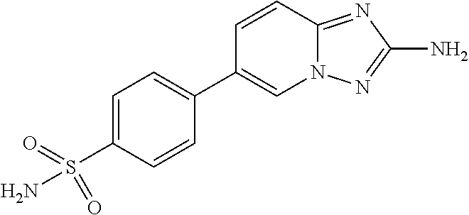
C1=CC2=NC(N)=NN2C=C1C1=CC=C(S(=O)(=O)N)C=C1
